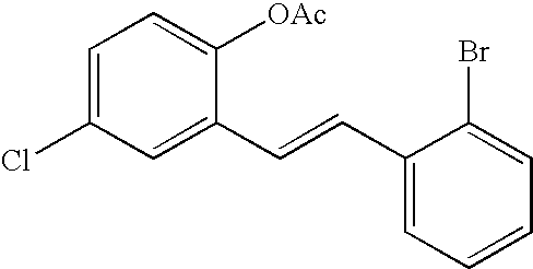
C1=C(Cl)C=C(C=CC2=CC=CC=C2Br)C([OAc])=C1
